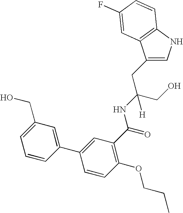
C1(CC(CO)(NC(=O)C2=C(OCCC)C=CC(C3=CC(CO)=CC=C3)=C2)[H])=CNC2=C1C=C(F)C=C2
